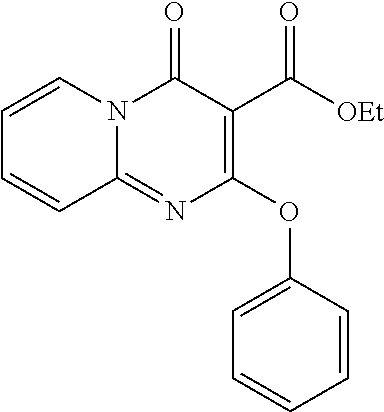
C1=CN2C(=NC(OC3=CC=CC=C3)=C(C([OEt])=O)C2=O)C=C1
